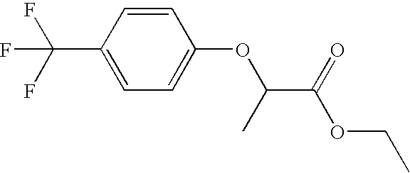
FC(F)(F)C1=CC=C(OC(C(=O)OCC)C)C=C1
